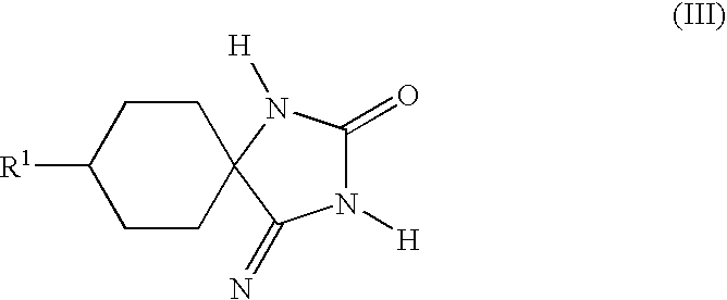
N1([H])C(=O)N([H])C2(C1=N)CCC([R1])CC2
